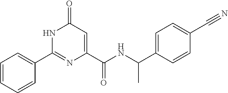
C1=CC=CC(C2=NC(C(=O)NC(C)C3=CC=C(C#N)C=C3)=CC(=O)N2)=C1
